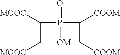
[MOOC]CC([MOOC])P([OM])(=O)C(C[COOM])[COOM]
